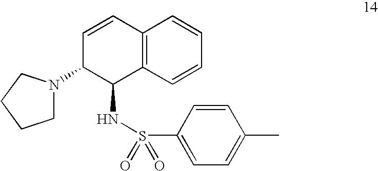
C12=C(C=CC=C1)C(NS(=O)(=O)C1=CC=C(C)C=C1)C(N1CCCC1)C=C2
